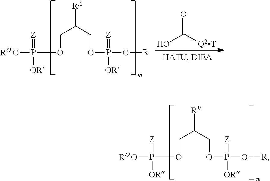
[RO].OP([OR])(=[Z])OCC(COP(=[Z])([OR])O[R])[RA].OC([Q2T])=O.[RO].OP([OR])(=[Z])OCC(COP(=[Z])([OR])O[R])[RB]
